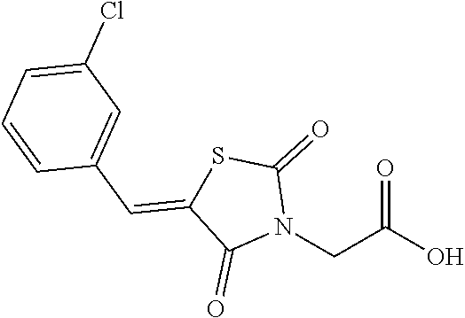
N1(CC(O)=O)C(=O)SC(=CC2=CC(Cl)=CC=C2)C1=O
